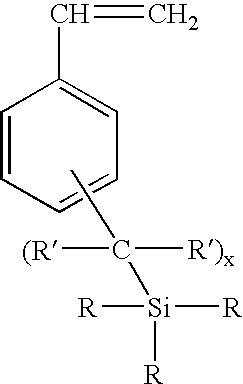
C1=CC=CC=C1C=C.CC([(R])([R)x])[Si]([R])([R])[R]
